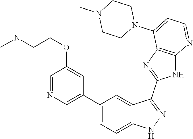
C1(C2=CC=C3C(=C2)C(C2=NC4=C(N2)N=CC=C4N2CCN(C)CC2)=NN3)=CN=CC(OCCN(C)C)=C1
